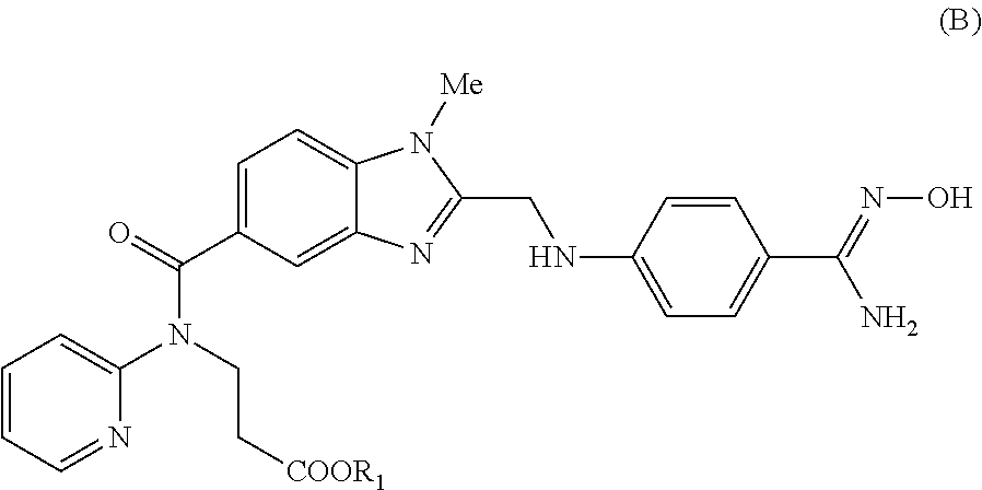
C1=CC=NC(N(CC[COOR1])C(=O)C2=CC=C3C(=C2)N=C(CNC2=CC=C(C(=NO)N)C=C2)N3[Me])=C1
